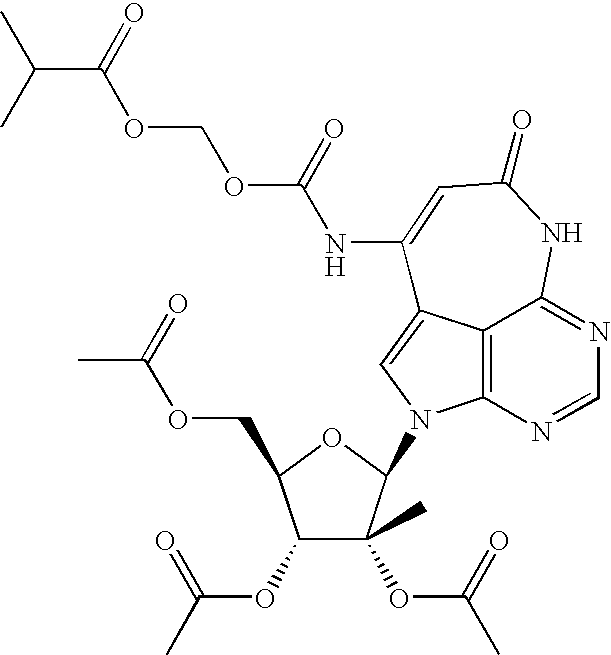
C12=C3N=CN=C1NC(=O)C=C(NC(=O)OCOC(C(C)C)=O)C2=CN3C1C(OC(C)=O)(C)C(OC(C)=O)C(COC(C)=O)O1
